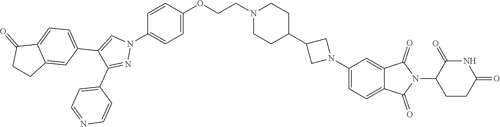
C1=CC(OCCN2CCC(C3CN(C4=CC=C5C(=C4)C(=O)N(C4CCC(=O)NC4=O)C5=O)C3)CC2)=CC=C1N1C=C(C2=CC=C3C(=C2)CCC3=O)C(C2=CC=NC=C2)=N1
